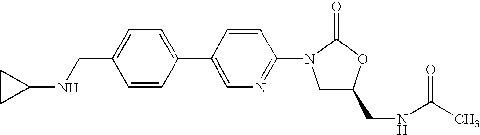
C1(CNC2CC2)=CC=C(C2=CN=C(N3C(=O)OC(CNC(C)=O)C3)C=C2)C=C1
